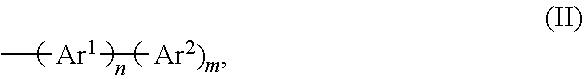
C[Ar1][Ar2)m]
